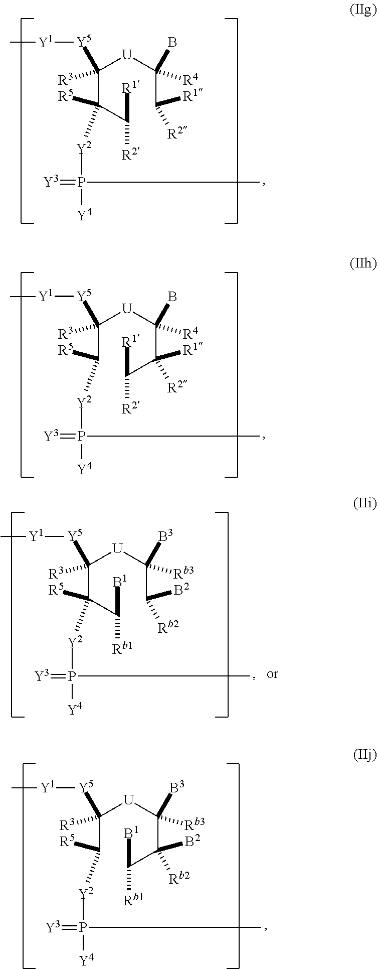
C(C(C([R1])[R2])([R5])[Y2]P(=[Y3])(C)[Y4])([U]C(C([R1])[R2])(B)[R4])([Y5][Y1]C)[R3].C(C([R5])[Y2]P(=[Y3])(C)[Y4])([U]C(C(C([B1])[Rb1])([B2])[Rb2])([B3])[Rb3])([Y5][Y1]C)[R3].C(C([R5])[Y2]P(=[Y3])(C)[Y4])([U]C(C(C([R1])[R2])([R1])[R2])(B)[R4])([Y5][Y1]C)[R3].C(C(C([B1])[Rb1])([R5])[Y2]P(=[Y3])(C)[Y4])([U]C(C([B2])[Rb2])([B3])[Rb3])([Y5][Y1]C)[R3]
